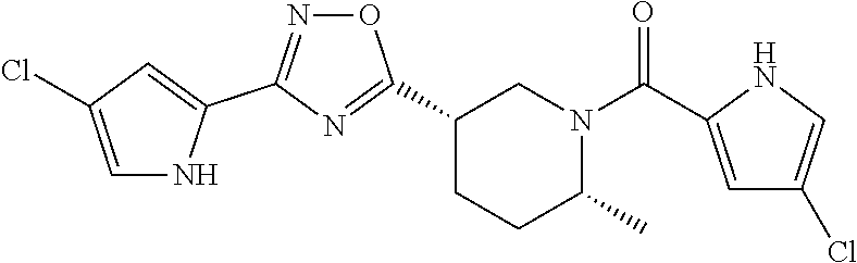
C1(C2=NC(C3=CC(Cl)=CN3)=NO2)CCC(C)N(C(=O)C2=CC(Cl)=CN2)C1
